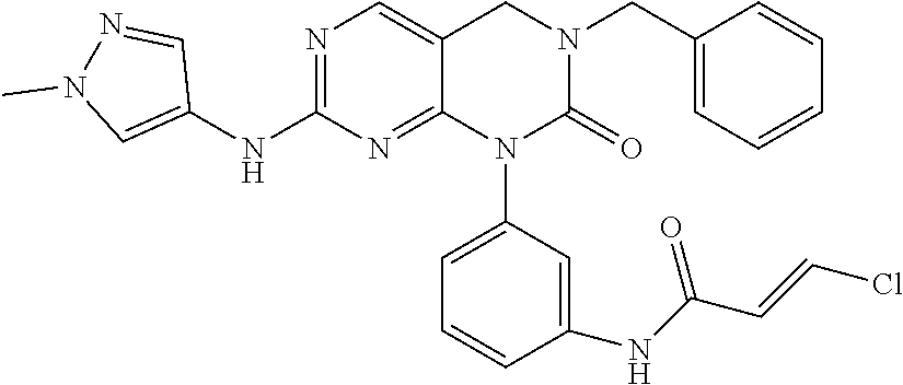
C1(CN2CC3=CN=C(NC4=CN(C)N=C4)N=C3N(C3=CC=CC(NC(C=CCl)=O)=C3)C2=O)=CC=CC=C1
